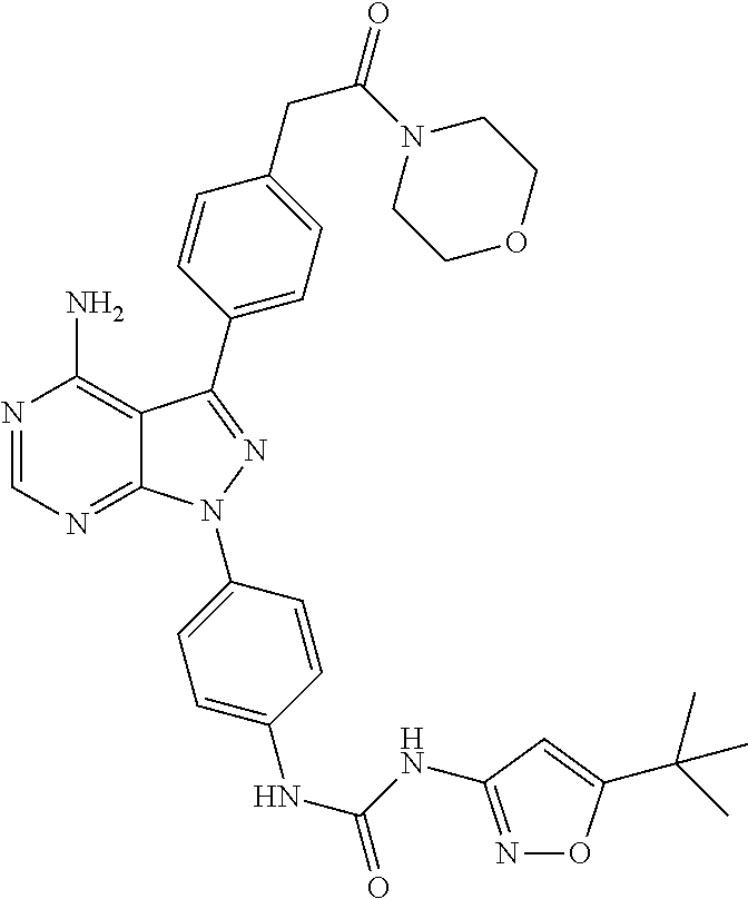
N1=CN=C2C(=C1N)C(C1=CC=C(CC(N3CCOCC3)=O)C=C1)=NN2C1=CC=C(NC(NC2=NOC(C(C)(C)C)=C2)=O)C=C1
